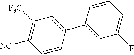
C1=CC(C2=CC(F)=CC=C2)=CC([F3C])=C1[NC]
